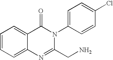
C1=CC=C2C(=C1)C(=O)N(C1=CC=C(Cl)C=C1)C(CN)=N2
